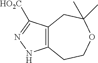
C12=C(CC(C)(C)OCC1)C([HO2C])=NN2
